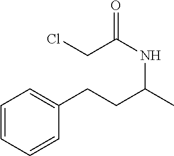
C1=CC=CC(CCC(C)NC(=O)CCl)=C1
